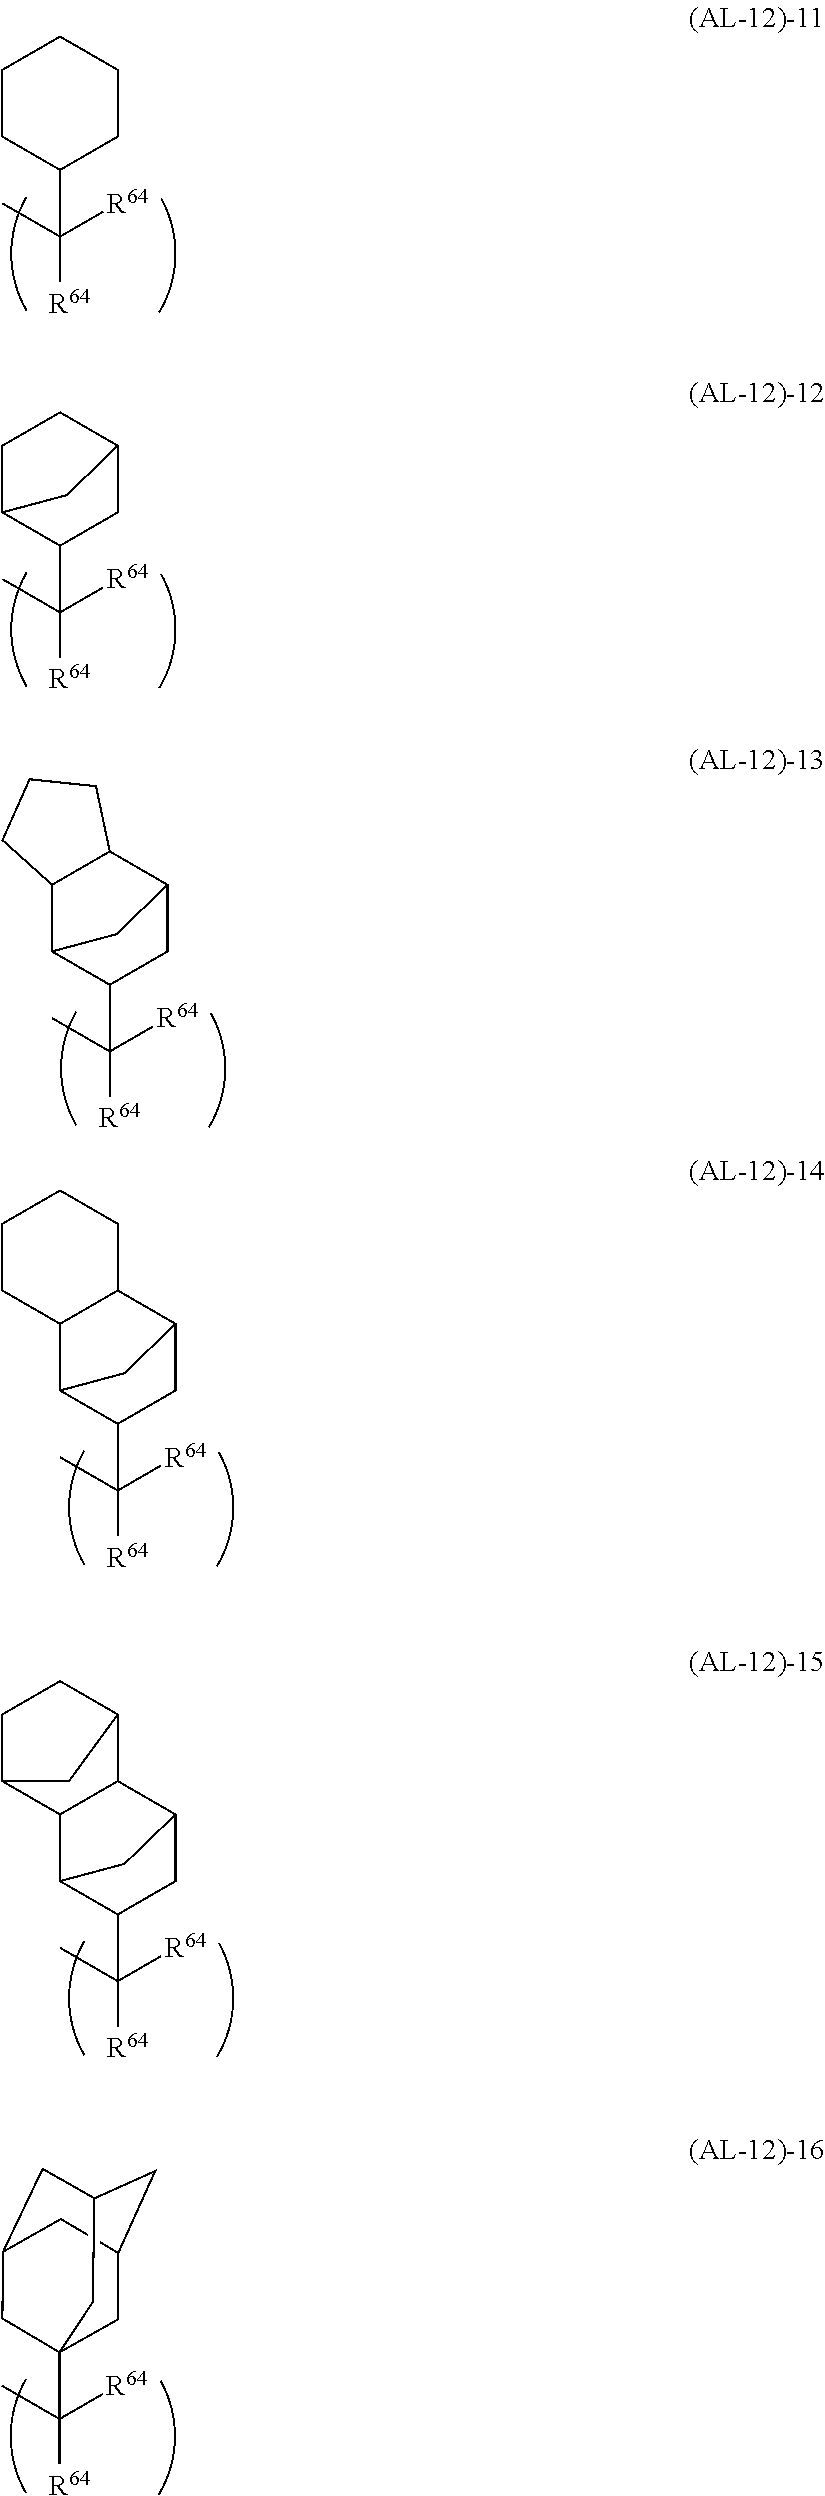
C1CC(C([R64])([R64])C)CCC1.C1C2C(C([R64])([R64])C)CC(C1)C2.C12C3C(C([R64])([R64])C)CC(C1CCC2)C3.C12C3C(C([R64])([R64])C)CC(C1CCCC2)C3.C12C3C(C([R64])([R64])C)CC(C1C1CCC2C1)C3.C([R64])([R64])(C)C12CC3CC(CC(C1)C3)C2
